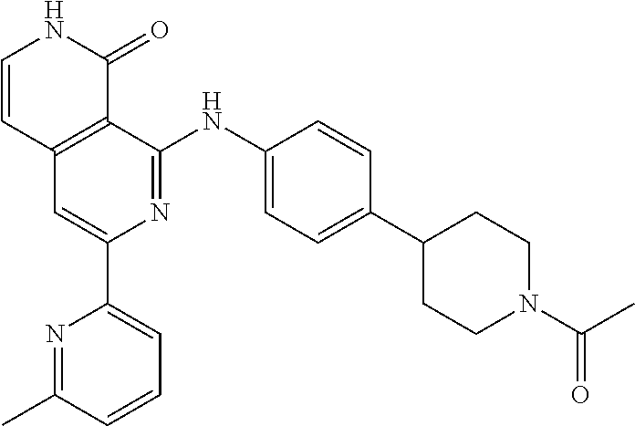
C12=C(C=CNC1=O)C=C(C1=CC=CC(C)=N1)N=C2NC1=CC=C(C2CCN(C(C)=O)CC2)C=C1
